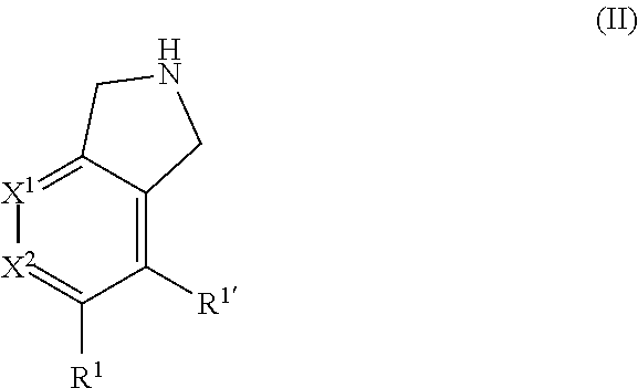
C1([R1])=C2C(=[X1][X2]=C1[R1])CNC2
